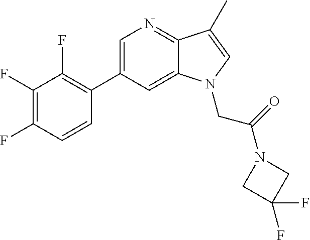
C1=C(C2=C(F)C(F)=C(F)C=C2)C=C2C(=N1)C(C)=CN2CC(N1CC(F)(F)C1)=O
